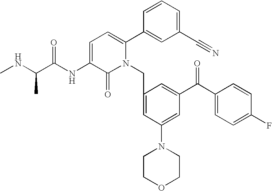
C1=C(NC(C(NC)C)=O)C(=O)N(CC2=CC(N3CCOCC3)=CC(C(C3=CC=C(F)C=C3)=O)=C2)C(C2=CC(C#N)=CC=C2)=C1
